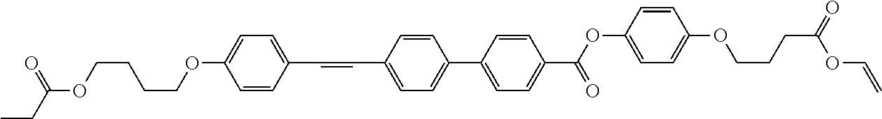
C1=CC(C=CC2=CC=C(C3=CC=C(C(=O)OC4=CC=C(OCCCC(OC=C)=O)C=C4)C=C3)C=C2)=CC=C1OCCCCOC(=O)CC
